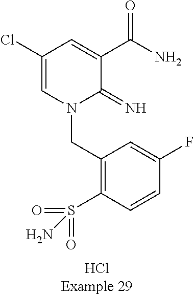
C(N1C(=N)C(C(N)=O)=CC(Cl)=C1)C1=C(S(=O)(=O)N)C=CC(F)=C1
